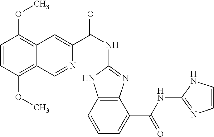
C12=C(OC)C=CC(OC)=C1C=C(C(NC1=NC3=C(N1)C=CC=C3C(NC1=NC=CN1)=O)=O)N=C2
